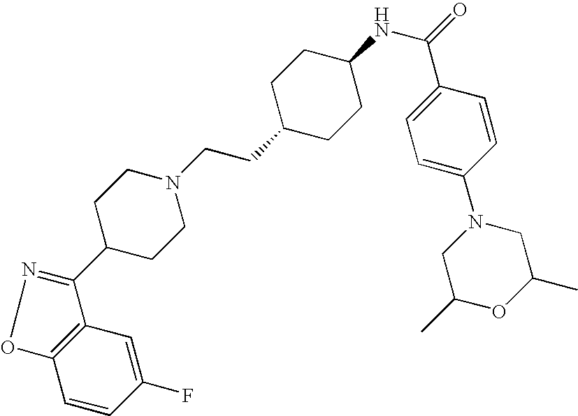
C12=C(C=C(F)C=C1)C(C1CCN(CCC3CCC(NC(=O)C4=CC=C(N5CC(C)OC(C)C5)C=C4)CC3)CC1)=NO2
